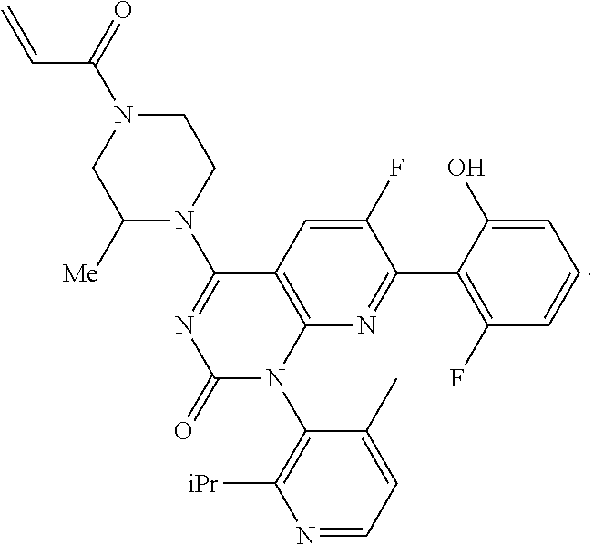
C=CC(N1CC([Me])N(C2=NC(=O)N(C3=C([iPr])N=CC=C3C)C3=C2C=C(F)C(C2=C(F)C=CC=C2O)=N3)CC1)=O
